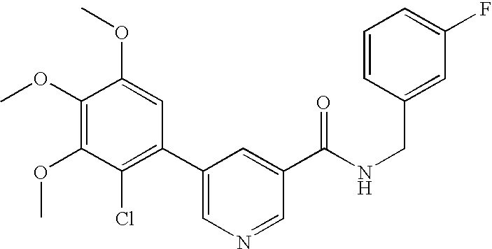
C1(OC)=C(OC)C(Cl)=C(C2=CN=CC(C(NCC3=CC(F)=CC=C3)=O)=C2)C=C1OC
